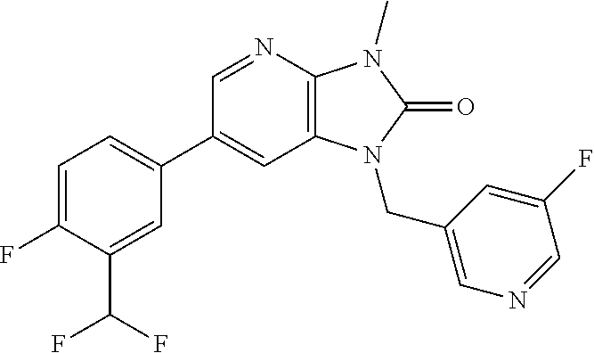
C1(C2=CC=C(F)C(C(F)F)=C2)=CC2=C(N=C1)N(C)C(=O)N2CC1=CN=CC(F)=C1
